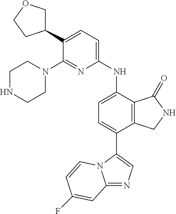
C12=NC=C(C3=CC=C(NC4=CC=C(C5COCC5)C(N5CCNCC5)=N4)C4=C3CNC4=O)N1C=CC(F)=C2
